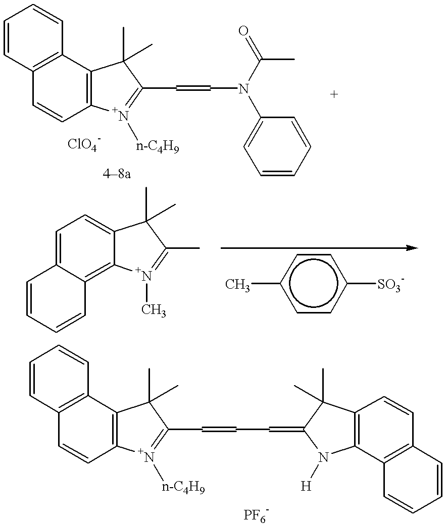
C1=CC2=C(C=C1)C1=C(C=C2)[N+]([n-C4H9])=C(C=CN(C2=CC=CC=C2)C(C)=O)C1(C)C.C1=CC2=C(C=C1)C1=C(C=C2)[N+]([n-C4H9])=C(C=CC=C2N([H])C3=C(C2(C)C)C=CC2=C3C=CC=C2)C1(C)C.C1=CC=CC2=C3C(=CC=C12)C(C)(C)C(C)=[N+]3C.c1(C)ccc([SO3-])cc1
